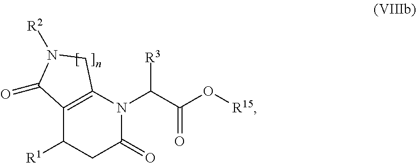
C12=C(N(C(C(O[R15])=O)[R3])C(=O)CC1[R1])CN([R2])C2=O
